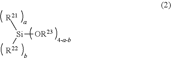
[R21][Si]([R22])[OR23]
